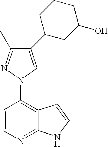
C1(C2CC(O)CCC2)=CN(C2=C3C(=NC=C2)NC=C3)N=C1C
